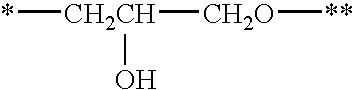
[CH2CH]([CH2O][**])(*)O
